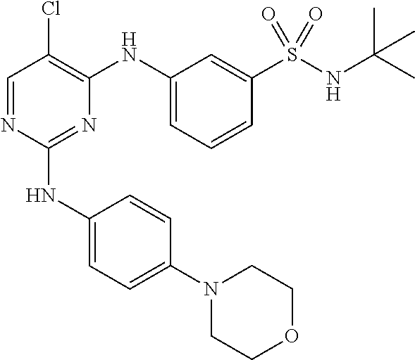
N1(C2=CC=C(NC3=NC(NC4=CC=CC(S(NC(C)(C)C)(=O)=O)=C4)=C(Cl)C=N3)C=C2)CCOCC1
